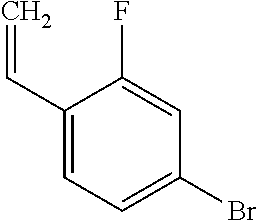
C1(C=C)=CC=C(Br)C=C1F
